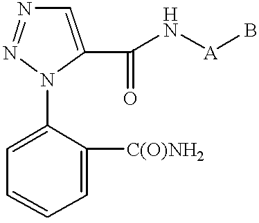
C1=C(C(N[A]B)=O)N(C2=CC=CC=C2[C(O)NH2])N=N1
